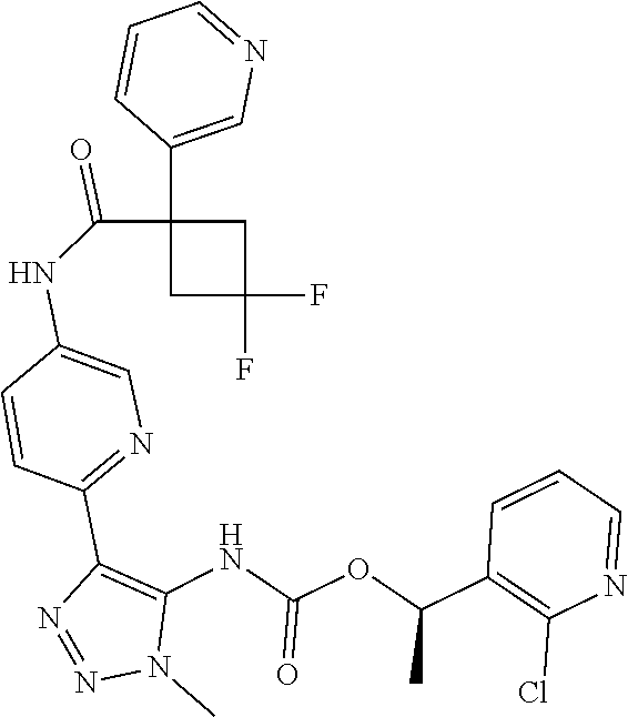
C1(C(OC(NC2=C(C3=NC=C(NC(C4(C5=CN=CC=C5)CC(F)(F)C4)=O)C=C3)N=NN2C)=O)C)=C(Cl)N=CC=C1
